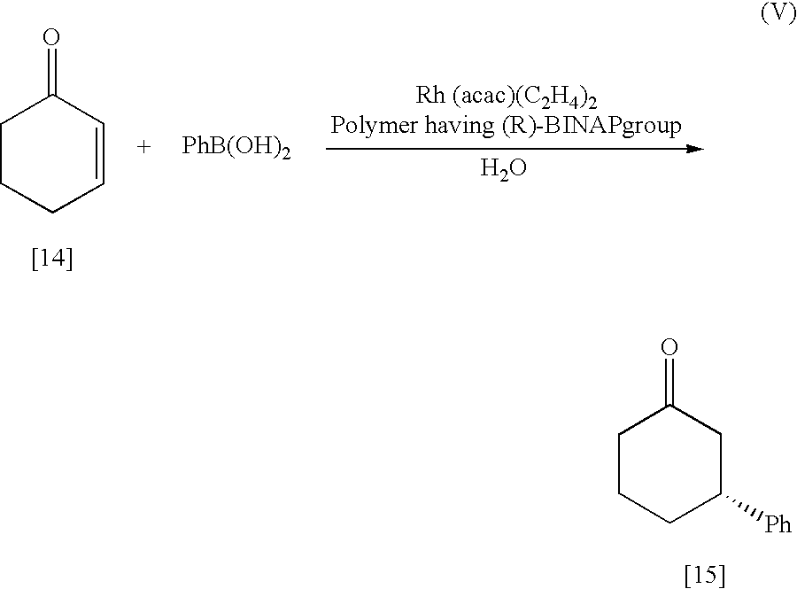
C1CCC=CC1=O.[PhB(OH)2].O.C1CCC([Ph])CC1=O
